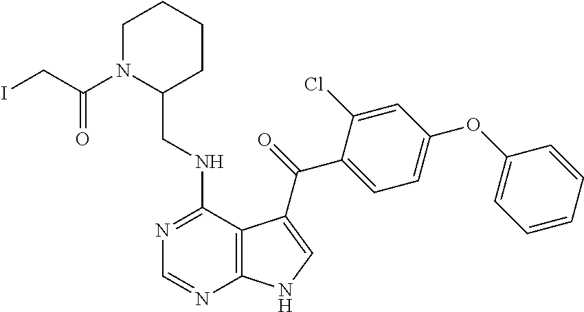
C1=CC=CC(OC2=CC=C(C(=O)C3=CNC4=C3C(NCC3CCCCN3C(CI)=O)=NC=N4)C(Cl)=C2)=C1
